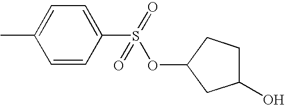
C1=CC(C)=CC=C1S(=O)(OC1CC(O)CC1)=O
